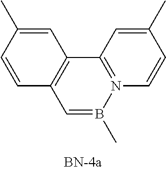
C1=C(C)C=CC2=C1C1=N(B(C)=C2)C=CC(C)=C1
